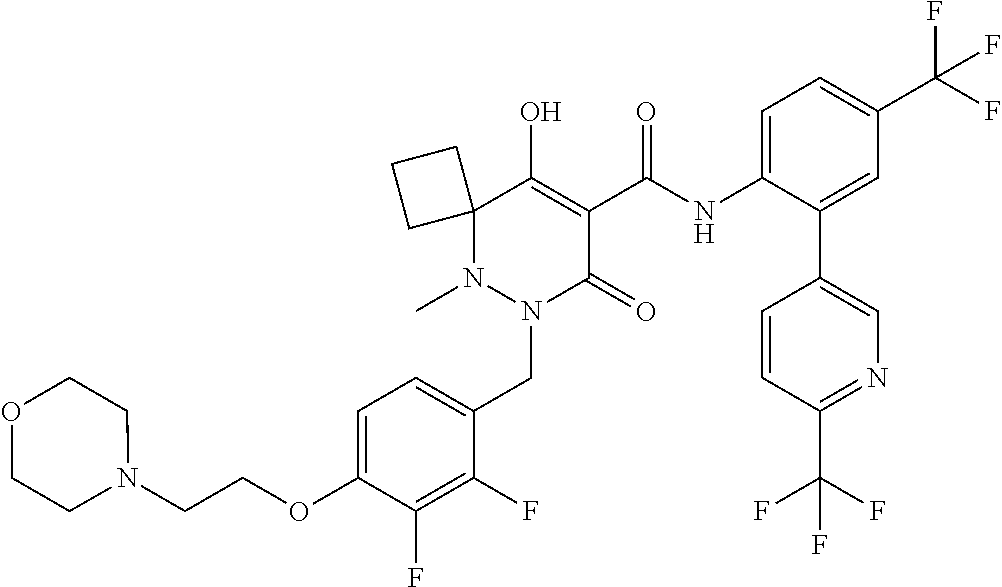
C1=C(OCCN2CCOCC2)C(F)=C(F)C(CN2C(=O)C(C(=O)NC3=CC=C(C(F)(F)F)C=C3C3=CN=C(C(F)(F)F)C=C3)=C(O)C3(N2C)CCC3)=C1
